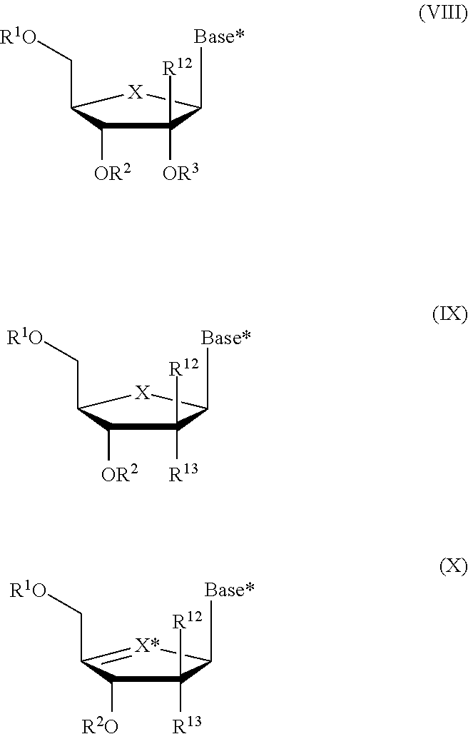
[X]1C(C[R1O])C([OR2])C([R12])([OR3])C1[Base*].[X]1C(C[R1O])C([OR2])C([R12])([R13])C1[Base*].[X*]1=C(C[R1O])C([R2O])C([R12])([R13])C1[Base*]
